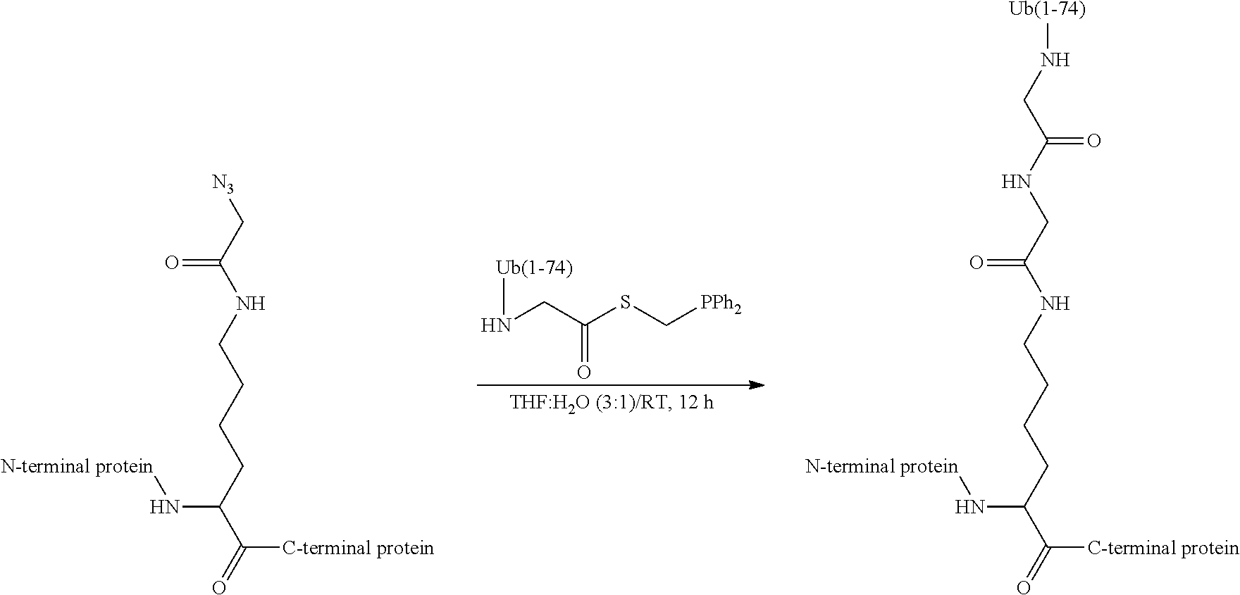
[Ub(1-74)]NCC(=O)SC[PPh2].[N3]CC(=O)NCCCCC(N[N-terminal protein])C([C-terminal protein])=O.N(CC(=O)NCCCCC(N[N-terminal protein])C([C-terminal protein])=O)C(CN[Ub(1-74)])=O
